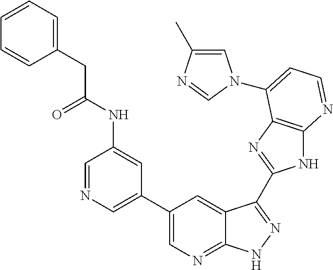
C1=NC=C(C2=CN=C3C(=C2)C(C2=NC4=C(N2)N=CC=C4N2C=C(C)N=C2)=NN3)C=C1NC(CC1=CC=CC=C1)=O
